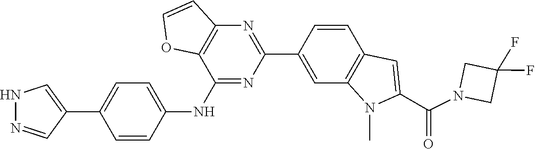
C1(F)(F)CN(C(C2=CC3=C(C=C(C4=NC5=C(C(NC6=CC=C(C7=CNN=C7)C=C6)=N4)OC=C5)C=C3)N2C)=O)C1
